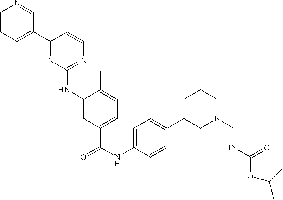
C1=CC=C(C2=NC(NC3=CC(C(NC4=CC=C(C5CN(CNC(OC(C)C)=O)CCC5)C=C4)=O)=CC=C3C)=NC=C2)C=N1
